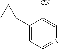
C1(C2CC2)=CC=NC=C1[CN]
